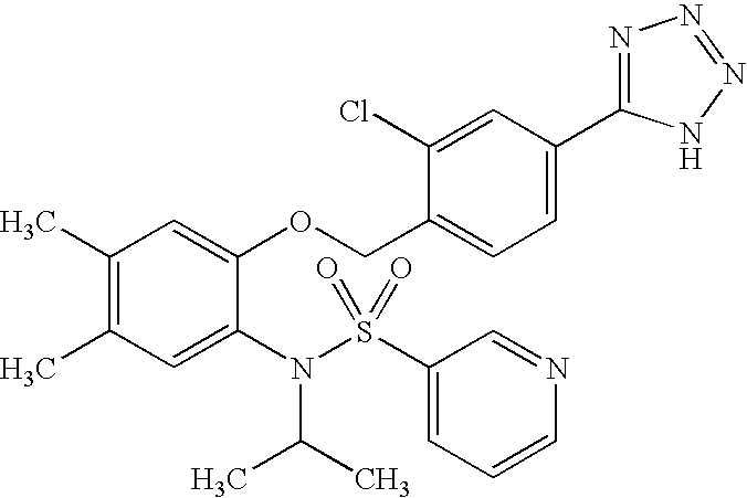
C1(C)=C(C)C=C(N(S(C2=CC=CN=C2)(=O)=O)C(C)C)C(OCC2=CC=C(C3=NN=NN3)C=C2Cl)=C1
